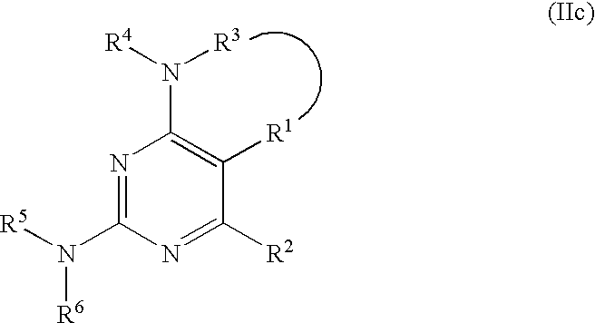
N1=C(N([R5])[R6])N=C([R2])C([R1])=C1N([R4])[R3]
